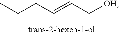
CCCC=CC[OH]
